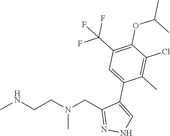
CNCCN(CC1=NNC=C1C1=CC(C(F)(F)F)=C(OC(C)C)C(Cl)=C1C)C
